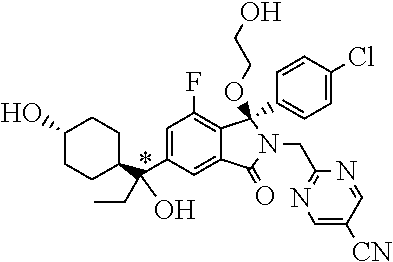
C1(O)CCC(C(C2=CC(F)=C3C(=C2)C(=O)N(CC2=NC=C([CN])C=N2)C3(C2=CC=C(Cl)C=C2)OCCO)(CC)O)CC1
